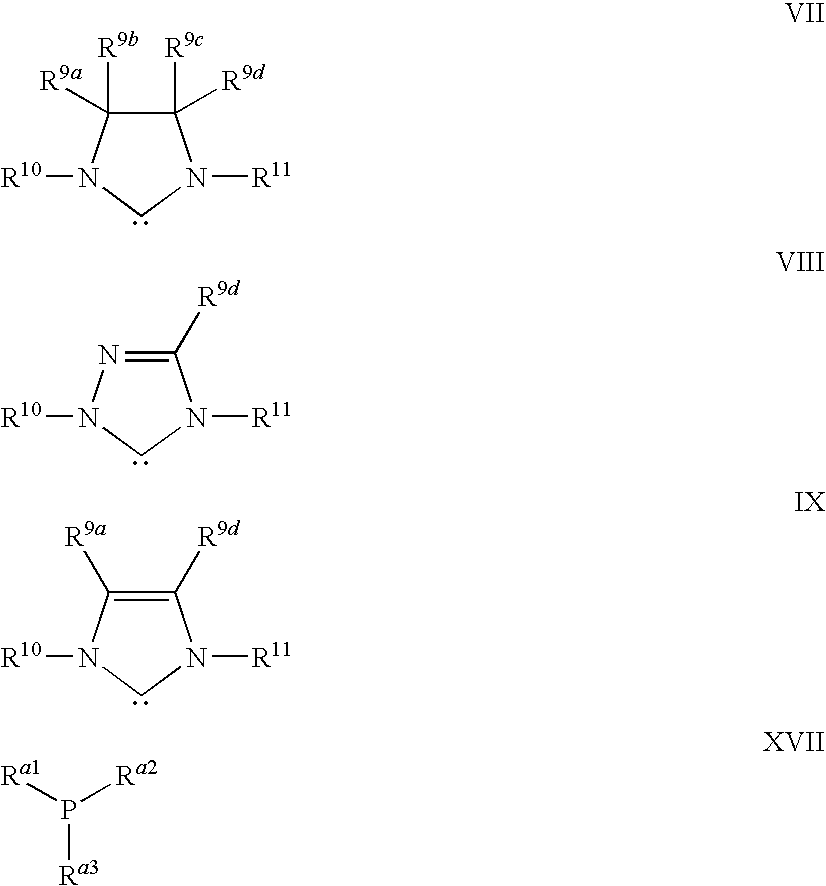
C1([R9c])([R9d])C([R9b])([R9a])N([R10])CN1[R11].C1([R9d])=NN([R10])CN1[R11].C1([R9d])=C([R9a])N([R10])CN1[R11].[Ra1]P([Ra2])[Ra3]
